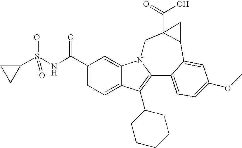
C1(C(NS(C2CC2)(=O)=O)=O)=CC=C2C(=C1)N1C(=C2C2CCCCC2)C2=CC=C(OC)C=C2C2C(C(O)=O)(C1)C2
